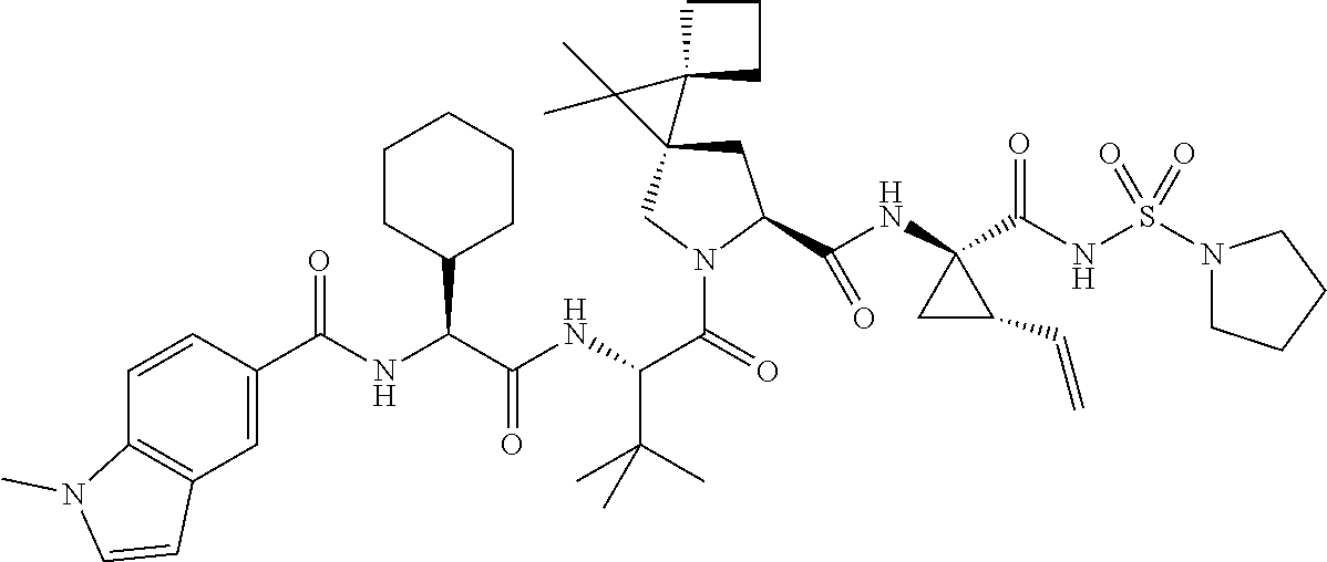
C1C(C(NC2(C(NS(N3CCCC3)(=O)=O)=O)CC2C=C)=O)N(C(C(NC(C(NC(=O)C2=CC3=C(C=C2)N(C)C=C3)C2CCCCC2)=O)C(C)(C)C)=O)CC12C1(CCC1)C2(C)C
